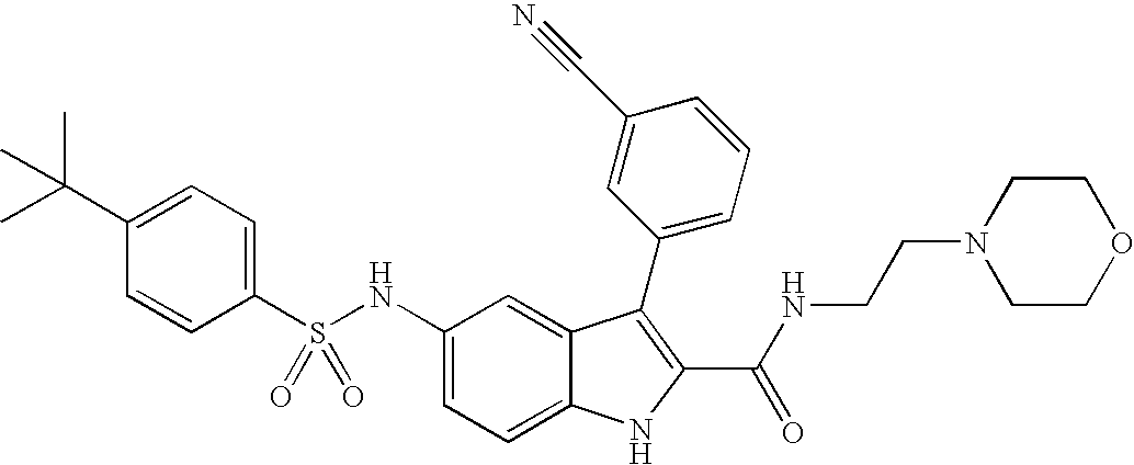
C1(C(C)(C)C)=CC=C(S(NC2=CC=C3C(=C2)C(C2=CC=CC(C#N)=C2)=C(C(NCCN2CCOCC2)=O)N3)(=O)=O)C=C1
